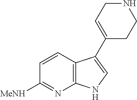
C12=C(C=CC([MeNH])=N1)C(C1=CCNCC1)=CN2
